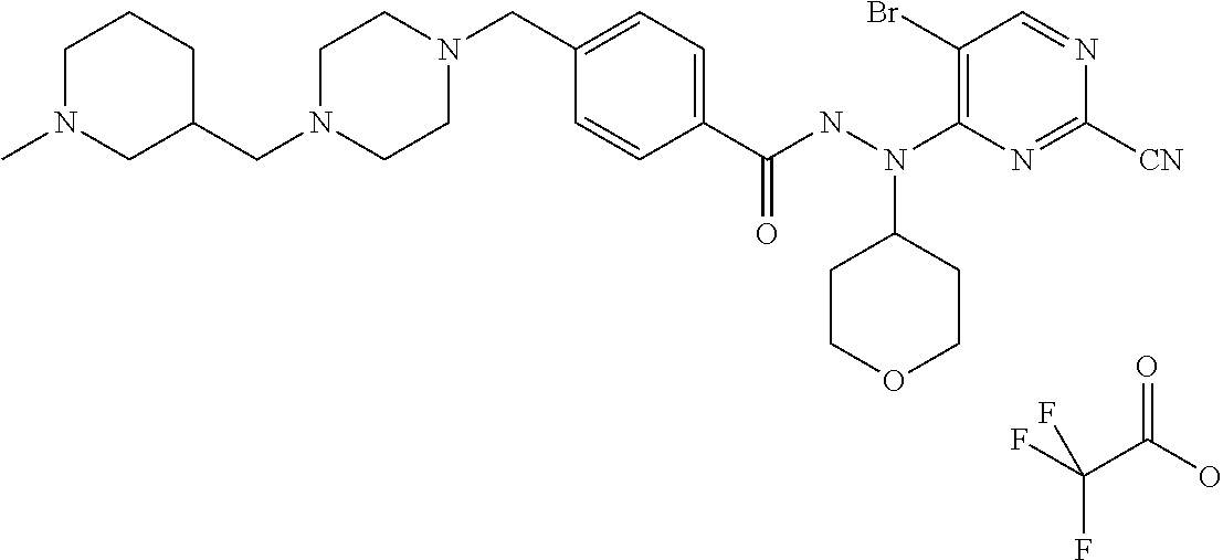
FC(C(O)=O)(F)F.C(N1CCN(CC2=CC=C(C(NN(C3=C(Br)C=NC([CN])=N3)C3CCOCC3)=O)C=C2)CC1)C1CCCN(C)C1
